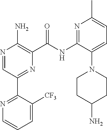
N1=CC(C2=NC=CC=C2[CF3])=NC(C(NC2=NC(C)=CC=C2N2CCC(N)CC2)=O)=C1N
